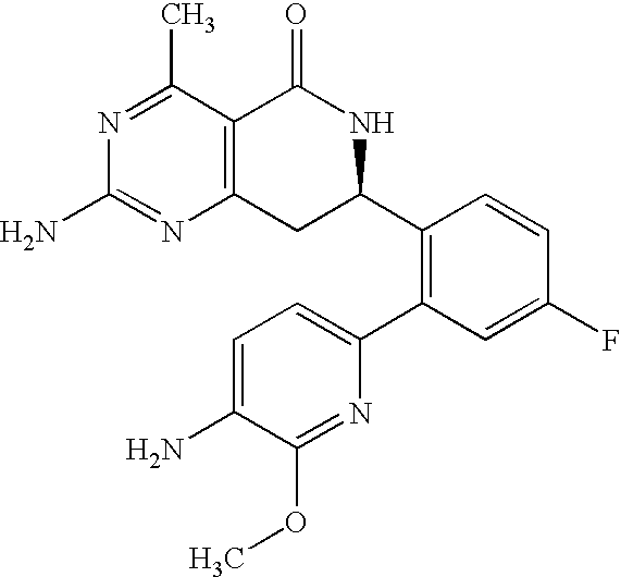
N1=C(C)C2=C(N=C1N)CC(C1=C(C3=CC=C(N)C(OC)=N3)C=C(F)C=C1)NC2=O
